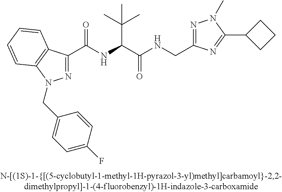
C(=O)(NC(C(C)(C)C)C(=O)NCC1=NN(C)C(C2CCC2)=N1)C1=NN(CC2=CC=C(F)C=C2)C2=C1C=CC=C2
